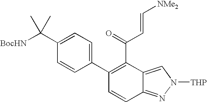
C1(C2=C(C(C=C[NMe2])=O)C3=CN([THP])N=C3C=C2)=CC=C(C([BocHN])(C)C)C=C1
